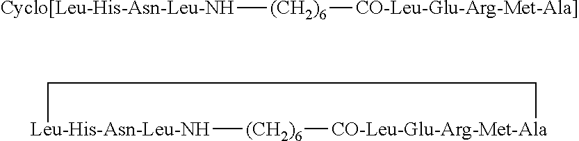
[Cyclo[Leu-His-Asn-Leu-NH][(CH2)6][CO-Leu-Glu-Arg-Met-Ala]].[Leu-His-Asn-Leu-NH]1[(CH2)6][CO-Leu-Glu-Arg-Met-Ala]CC1
